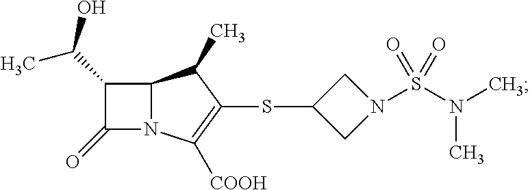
C12N(C([COOH])=C(SC3CN(S(N(C)C)(=O)=O)C3)C1C)C(=O)C2C(O)C
